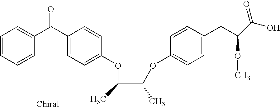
O(C1=CC=C(C(C2=CC=CC=C2)=O)C=C1)C(C(OC1=CC=C(CC(OC)C(O)=O)C=C1)C)C
